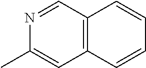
C12=C(C=NC(C)=C1)C=CC=C2
